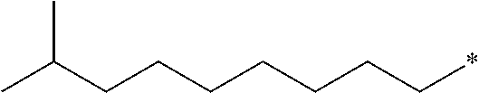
CC(CCCCCCC*)C
